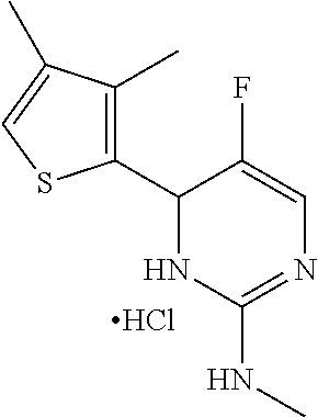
Cl.C1(C2=C(C)C(C)=CS2)NC(NC)=NC=C1F
